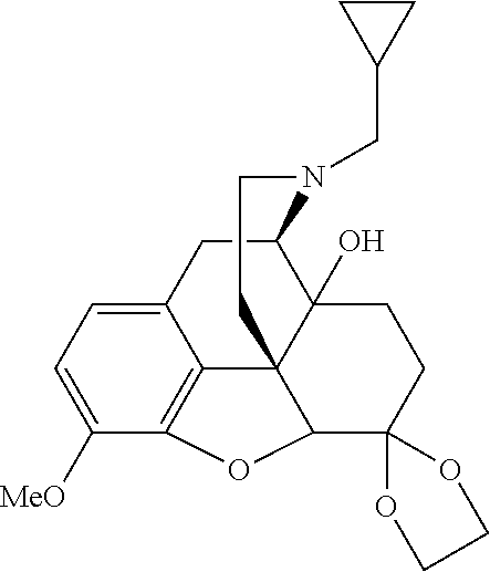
C12CC3=CC=C([MeO])C4=C3C3(C1(O)CCC1(C3O4)OCCO1)CCN2CC1CC1
